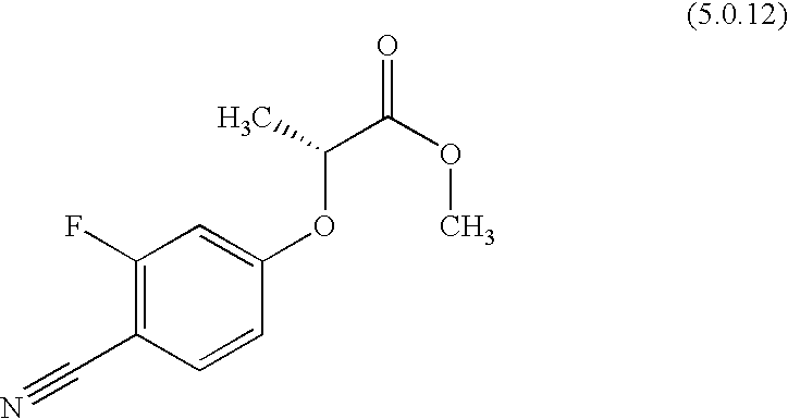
C1(F)=C(C#N)C=CC(OC(C)C(OC)=O)=C1
